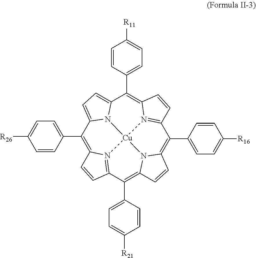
C12=CC=C3N1[Cu]14N5=C(C=CC5=C3C3=CC=C([R11])C=C3)C(C3=CC=C([R16])C=C3)=C3N1C(=C(C1=CC=C([R21])C=C1)C1=N4C(=C2C2=CC=C([R26])C=C2)C=C1)C=C3
